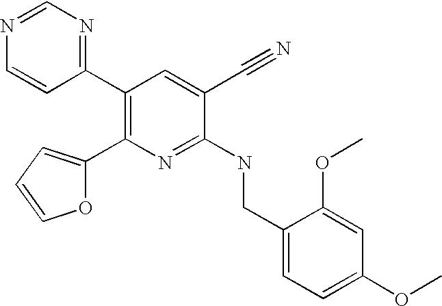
C1(C2=CC=CO2)=C(C2=NC=NC=C2)C=C(C#N)C(NCC2=CC=C(OC)C=C2OC)=N1
